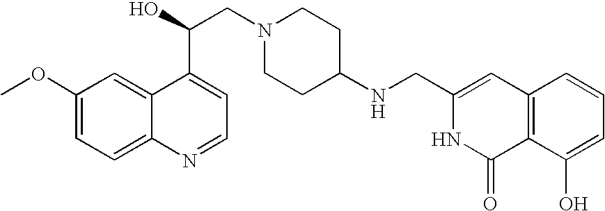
C1(OC)=CC=C2C(=C1)C(C(O)CN1CCC(NCC3=CC4=C(C(=O)N3)C(O)=CC=C4)CC1)=CC=N2
